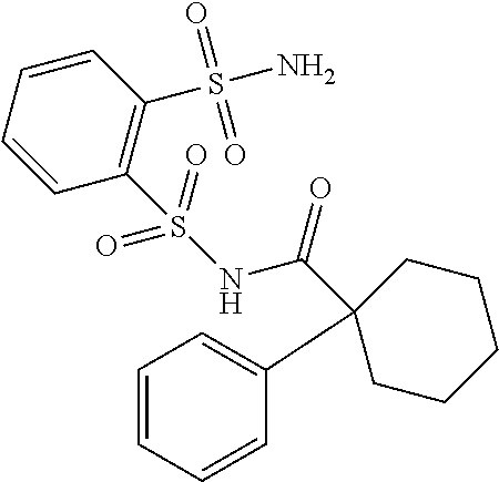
C1=CC=CC(C2(C(NS(C3=C(S(N)(=O)=O)C=CC=C3)(=O)=O)=O)CCCCC2)=C1
